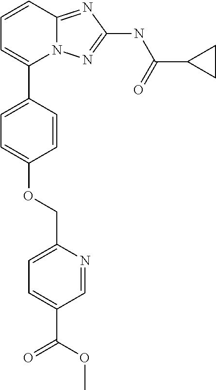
C1=CC2=NC(NC(C3CC3)=O)=NN2C(C2=CC=C(OCC3=CC=C(C(OC)=O)C=N3)C=C2)=C1
